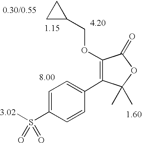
C1(S([3.02])(=O)=O)=CC=C(C2=C(OCC3CC3)C(=O)OC2(C)C)C=C1
